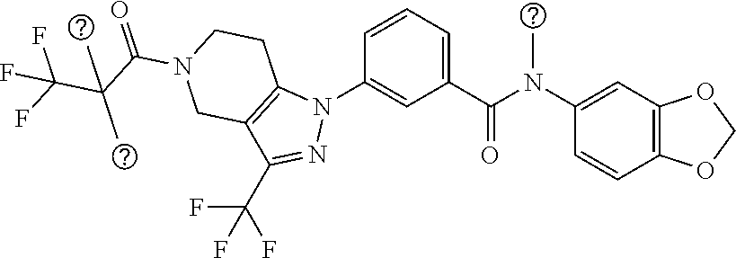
C1(N(C(C2=CC=CC(N3C4=C(C(C(F)(F)F)=N3)CN(C(=O)C(C(F)(F)F)(C)C)CC4)=C2)=O)C)=CC2=C(C=C1)OCO2
